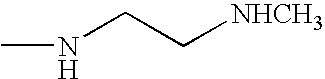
CNCC[NHCH3]
